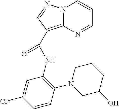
C12=C(C(=O)NC3=C(N4CC(O)CCC4)C=CC(Cl)=C3)C=NN1C=CC=N2
